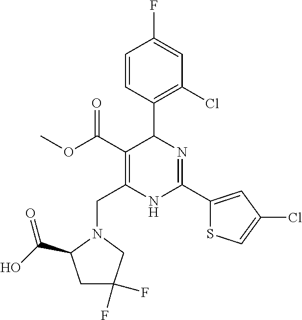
C1=CC(C2C(C(=O)OC)=C(CN3C(C(O)=O)CC(F)(F)C3)NC(C3=CC(Cl)=CS3)=N2)=C(Cl)C=C1F
